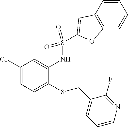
C1(Cl)=CC=C(SCC2=CC=CN=C2F)C(NS(=O)(=O)C2=CC3=C(C=CC=C3)O2)=C1
